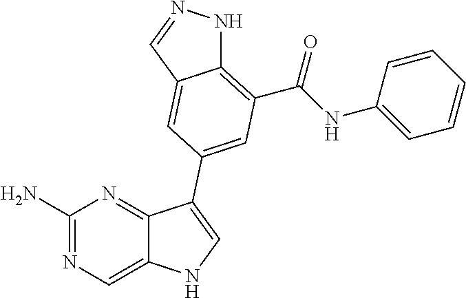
C1(N)=NC=C2C(=N1)C(C1=CC(C(=O)NC3=CC=CC=C3)=C3NN=CC3=C1)=CN2
